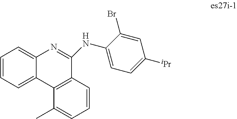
C1=CC=C2C(=C1)N=C(NC1=CC=C([iPr])C=C1Br)C1=C2C(C)=CC=C1
